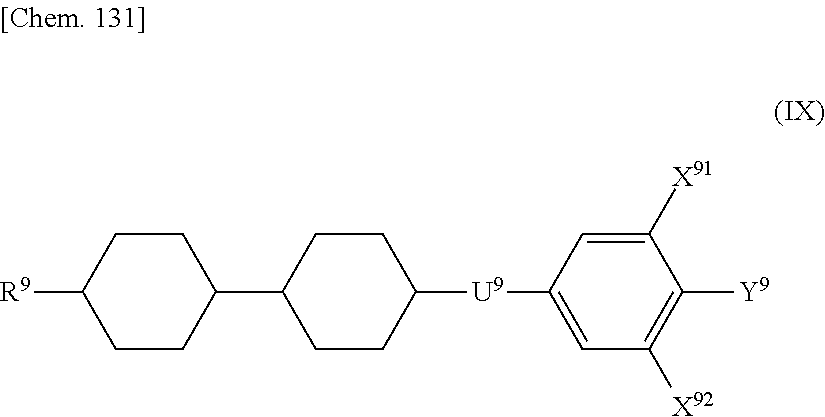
[R9]C1CCC(C2CCC([U9]C3=CC([X92])=C([Y9])C([X91])=C3)CC2)CC1
